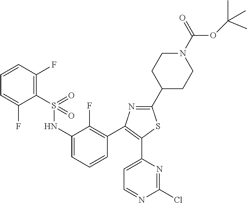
C1(NS(C2=C(F)C=CC=C2F)(=O)=O)=CC=CC(C2=C(C3=CC=NC(Cl)=N3)SC(C3CCN(C(OC(C)(C)C)=O)CC3)=N2)=C1F
